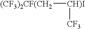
[(CF3)2CF(CH2][CH)I][CF3]
